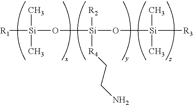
[R1][Si](O[Si](O[Si]([R3])(C)C)([R2])[R4]CCN)(C)C
